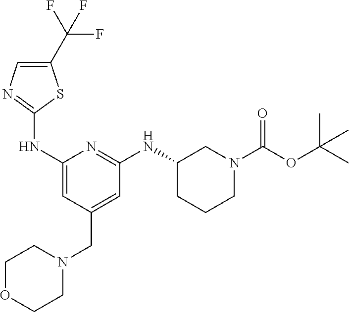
C1(C(F)(F)F)=CN=C(NC2=CC(CN3CCOCC3)=CC(NC3CCCN(C(OC(C)(C)C)=O)C3)=N2)S1
